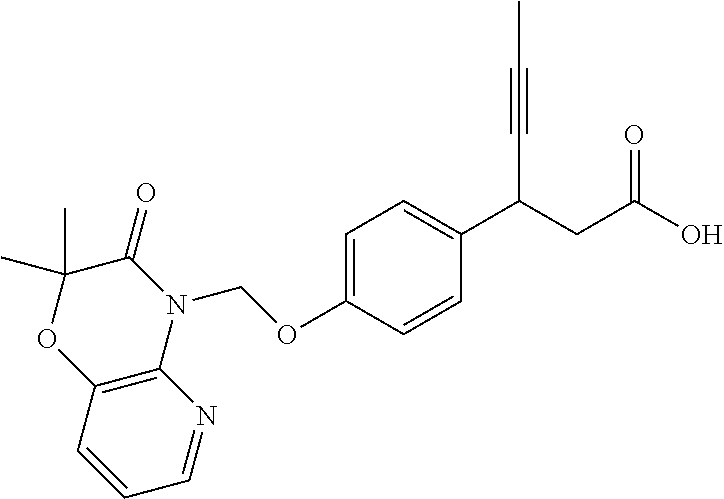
C1=C(OCN2C3=C(OC(C)(C)C2=O)C=CC=N3)C=CC(C(CC(O)=O)C#CC)=C1
